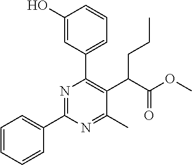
C1=CC=CC(C2=NC(C3=CC=CC(O)=C3)=C(C(C(OC)=O)CCC)C(C)=N2)=C1
